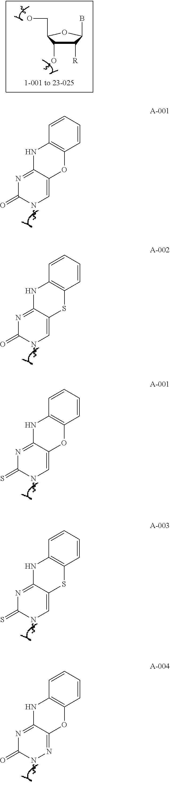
C1([R])C(O)C(CO)OC1B.C1=CC=CC2=C1NC1=NC(=O)NC=C1O2.C1=CC=CC2=C1NC1=NC(=O)NC=C1S2.C1=CC=CC2=C1NC1=NC(=S)NC=C1O2.C1=CC=CC2=C1NC1=NC(=S)NC=C1S2.C1=CC=CC2=C1NC1=NC(=O)NN=C1O2
